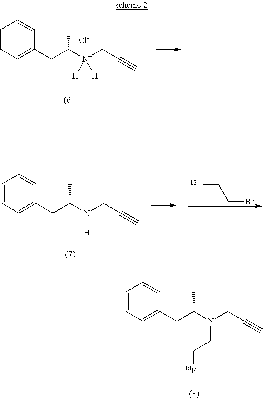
C1=CC=C(CC([N+](CC#C)([H])[H])C)C=C1.[Cl-].[18F]CCBr.C1=CC=C(CC(N(CC#C)[H])C)C=C1.C1=CC=C(CC(N(CC#C)CC[18F])C)C=C1
